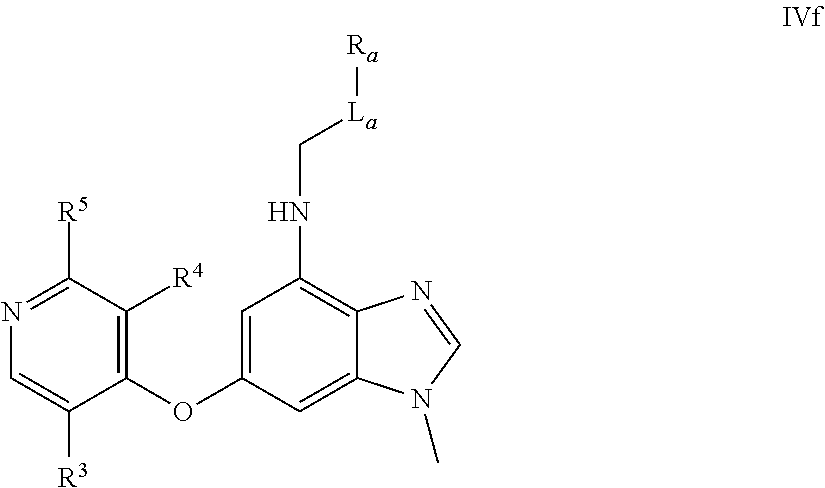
N1=C([R5])C([R4])=C(OC2=CC(NC[La][Ra])=C3C(=C2)N(C)C=N3)C([R3])=C1
